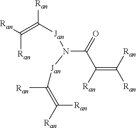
N([Jan]C(=C([Ran])[Ran])[Ran])(C(=O)C([Ran])=C([Ran])[Ran])[Jan]C([Ran])=C([Ran])[Ran]
